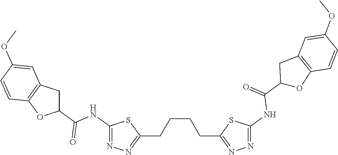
C(CCC1=NN=C(NC(C2OC3=C(C2)C=C(OC)C=C3)=O)S1)CC1=NN=C(NC(=O)C2CC3=C(O2)C=CC(OC)=C3)S1
